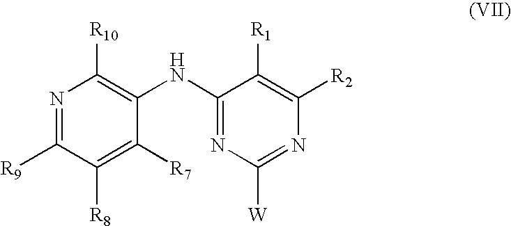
N1=C([R9])C([R8])=C([R7])C(NC2=NC([W])=NC([R2])=C2[R1])=C1[R10]
